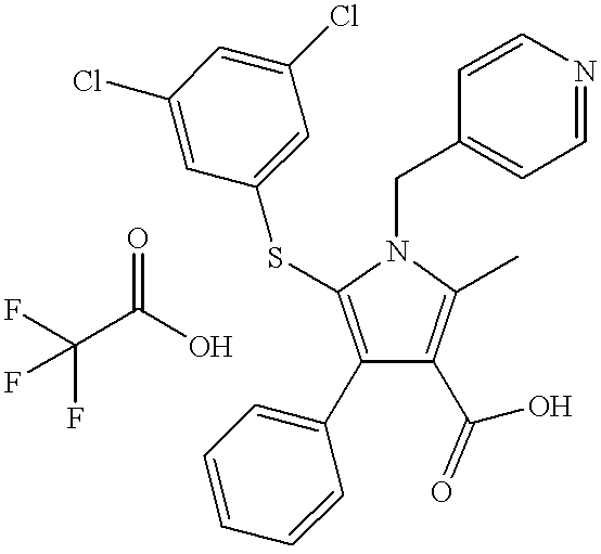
C1(C2=CC=CC=C2)=C(SC2=CC(Cl)=CC(Cl)=C2)N(CC2=CC=NC=C2)C(C)=C1C(O)=O.C(C(O)=O)(F)(F)F
